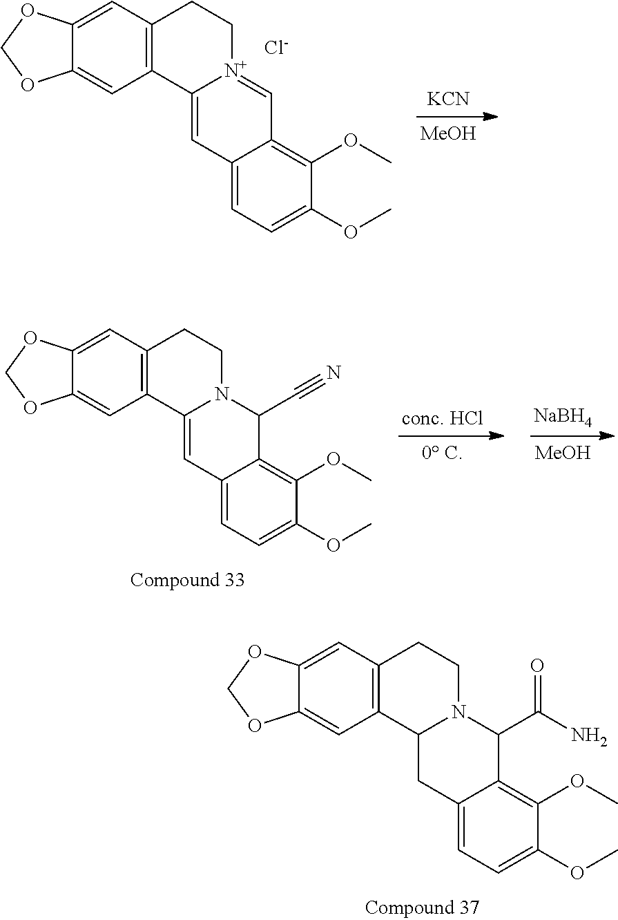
C12=C(C=C3C(=C1)OCO3)CC[N+]1=CC3=C(OC)C(OC)=CC=C3C=C21.[Cl-].[MeOH].[KCN].[0 C].[conc. HCl].[MeOH].[NaBH4].C12=C(C=C3C(=C1)OCO3)CCN1C2=CC2=CC=C(OC)C(OC)=C2C1C#N.C12=C(C=C3C(=C1)OCO3)CCN1C2CC2=CC=C(OC)C(OC)=C2C1C(=O)N
